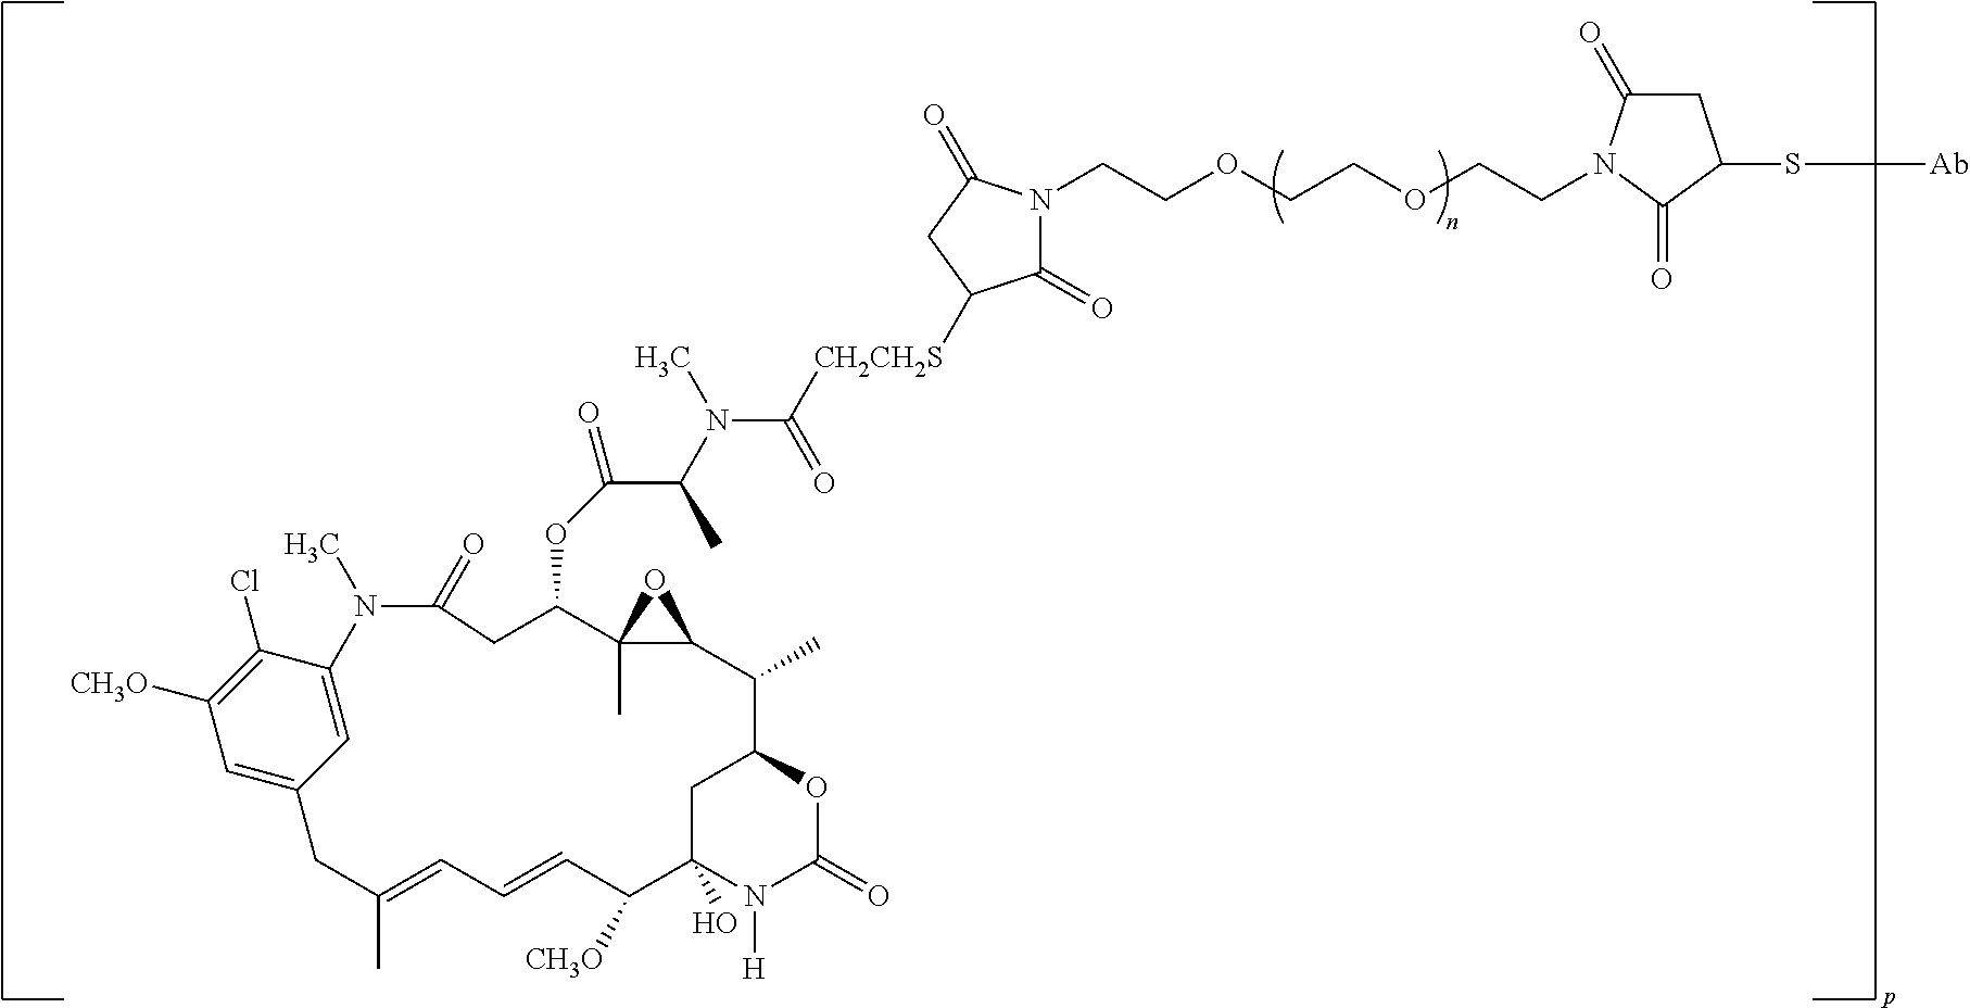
C1C2(O)N([H])C(=O)OC1C(C)C1C(C)(O1)C(OC(=O)C(C)N(C)C(=O)[CH2CH2S]C1C(=O)N(CCOCCOCCN3C(=O)CC(S[Ab])C3=O)C(=O)C1)CC(=O)N(C)C1=CC(=CC([CH3O])=C1Cl)CC(C)=CC=CC2[CH3O]
